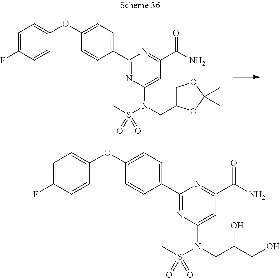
C1(C2=CC=C(OC3=CC=C(F)C=C3)C=C2)=NC(N(CC2COC(C)(C)O2)S(C)(=O)=O)=CC(C(N)=O)=N1.C1(C2=CC=C(OC3=CC=C(F)C=C3)C=C2)=NC(N(CC(CO)O)S(C)(=O)=O)=CC(C(N)=O)=N1
